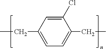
C1(CC)=CC=C(CC)C=C1Cl
